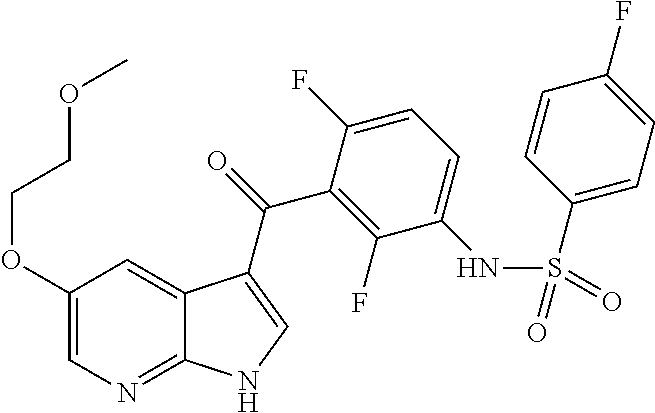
C1(OCCOC)=CN=C2C(=C1)C(C(=O)C1=C(F)C(NS(=O)(=O)C3=CC=C(F)C=C3)=CC=C1F)=CN2
